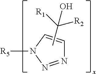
N1=NN([R5])C=C1.C(C)([R1])([R2])O
